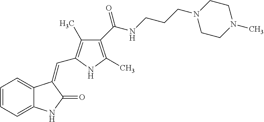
C1=CC=C2C(=C1)C(=CC1=C(C)C(C(NCCCN3CCN(C)CC3)=O)=C(C)N1)C(=O)N2
